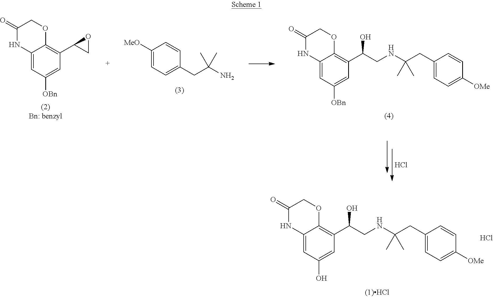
C12=CC([OBn])=CC(C3OC3)=C1OCC(=O)N2.C1([MeO])=CC=C(CC(N)(C)C)C=C1.C12=CC([OBn])=CC(C(CNC(CC3=CC=C([OMe])C=C3)(C)C)O)=C1OCC(=O)N2.Cl.C12=CC(O)=CC(C(CNC(CC3=CC=C([OMe])C=C3)(C)C)O)=C1OCC(=O)N2.Cl
